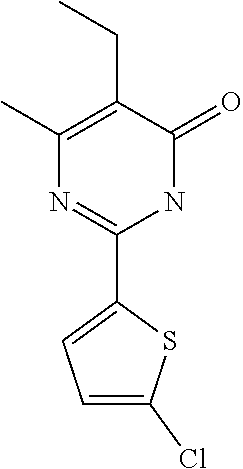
C1(C)=C(CC)C(=O)NC(C2=CC=C(Cl)S2)=N1
